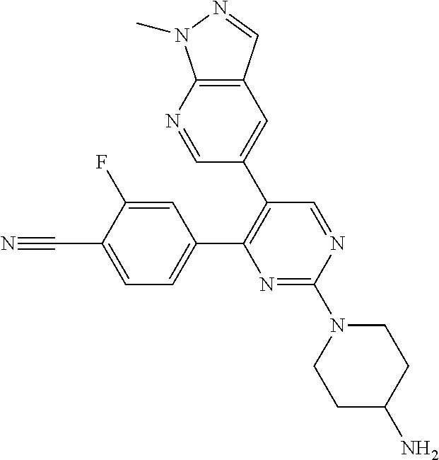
C1=C(C#N)C(F)=CC(C2=C(C3=CC4=C(N=C3)N(C)N=C4)C=NC(N3CCC(N)CC3)=N2)=C1
